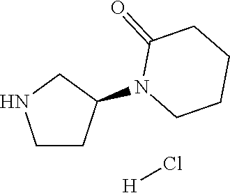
C1CC(N2C(=O)CCCC2)CN1.[H]Cl
